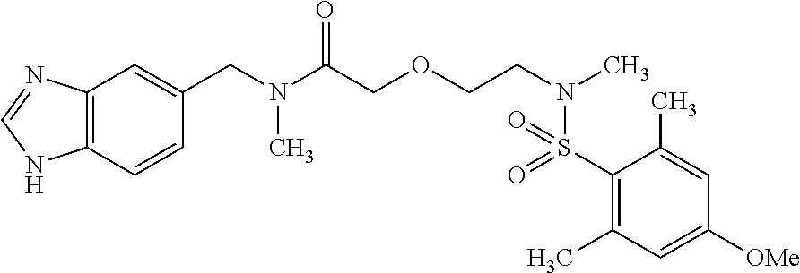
C(N(C(COCCN(C)S(=O)(=O)C1=C(C)C=C([OMe])C=C1C)=O)C)C1=CC2=C(C=C1)NC=N2
